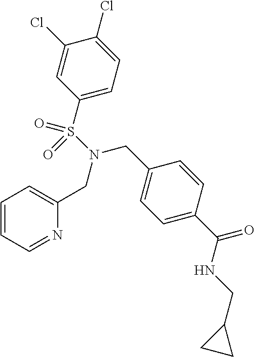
C1=C(C(NCC2CC2)=O)C=CC(CN(S(C2=CC=C(Cl)C(Cl)=C2)(=O)=O)CC2=CC=CC=N2)=C1
